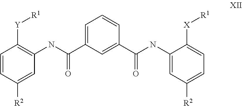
C1=CC([R2])=CC(NC(C2=CC=CC(C(NC3=CC([R2])=CC=C3[X][R1])=O)=C2)=O)=C1[Y][R1]
